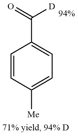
C1=CC([Me])=CC=C1C([D])=O
